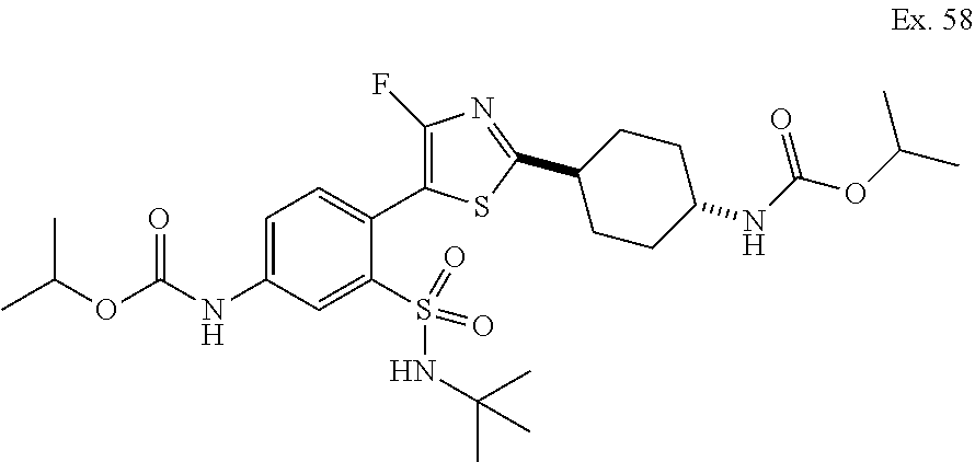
CC(OC(NC1=CC=C(C2=C(F)N=C(C3CCC(NC(OC(C)C)=O)CC3)S2)C(S(=O)(=O)NC(C)(C)C)=C1)=O)C
